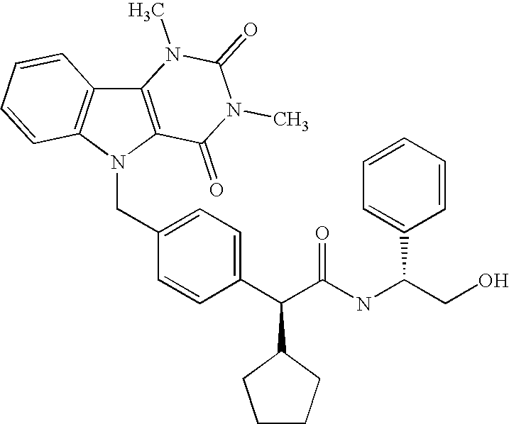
C12=C(N(CC3=CC=C(C(C(NC(CO)C4=CC=CC=C4)=O)C4CCCC4)C=C3)C3=C1C=CC=C3)C(=O)N(C)C(=O)N2C
